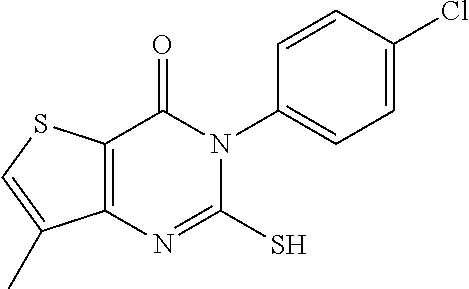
C12=C(N=C(S)N(C3=CC=C(Cl)C=C3)C1=O)C(C)=CS2
